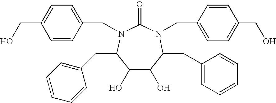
C1(CN2C(=O)N(CC3=CC=C(CO)C=C3)C(CC3=CC=CC=C3)C(O)C(O)C2CC2=CC=CC=C2)=CC=C(CO)C=C1
